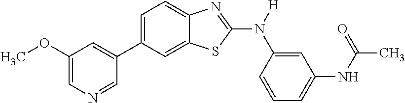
C1(OC)=CN=CC(C2=CC=C3C(=C2)SC(N([H])C2=CC(NC(C)=O)=CC=C2)=N3)=C1
